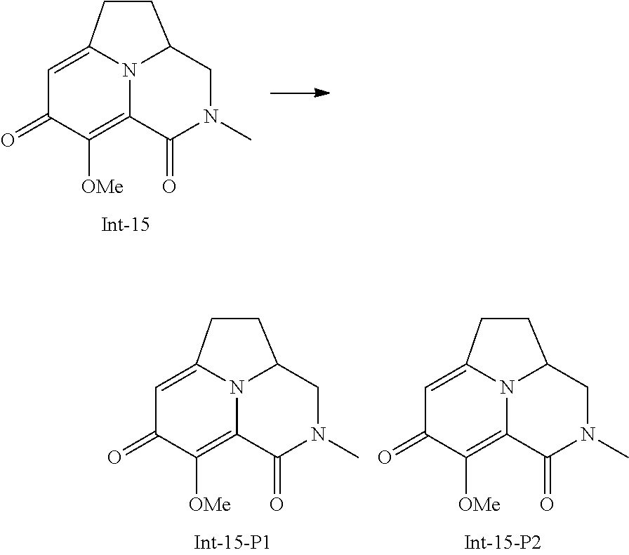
C1=C2N3C(=C([OMe])C1=O)C(=O)N(C)CC3CC2.C1=C2N3C(=C([OMe])C1=O)C(=O)N(C)CC3CC2.C1=C2N3C(=C([OMe])C1=O)C(=O)N(C)CC3CC2
